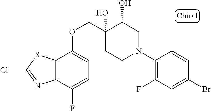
C1(N2CC(O)C(O)(COC3=CC=C(F)C4=C3SC(Cl)=N4)CC2)=C(F)C=C(Br)C=C1
